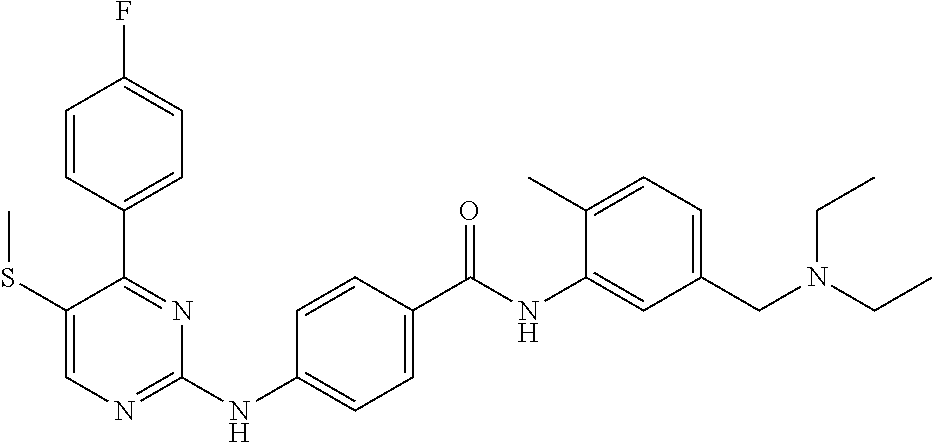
C1(C2=NC(NC3=CC=C(C(NC4=CC(CN(CC)CC)=CC=C4C)=O)C=C3)=NC=C2SC)=CC=C(F)C=C1
